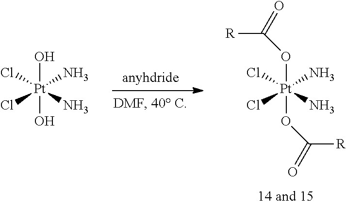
O([Pt](OC(=O)[R])(Cl)(Cl)(N)N)C([R])=O.O[Pt](O)(Cl)(Cl)(N)N
